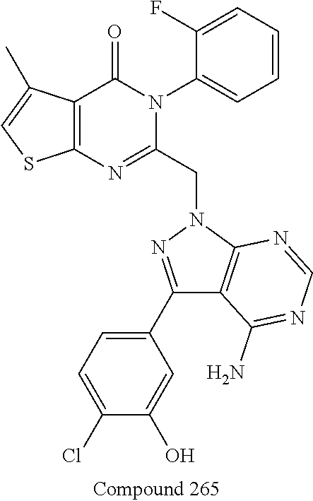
C12=C(C(=O)N(C3=CC=CC=C3F)C(CN3N=C(C4=CC=C(Cl)C(O)=C4)C4=C3N=CN=C4N)=N1)C(C)=CS2
